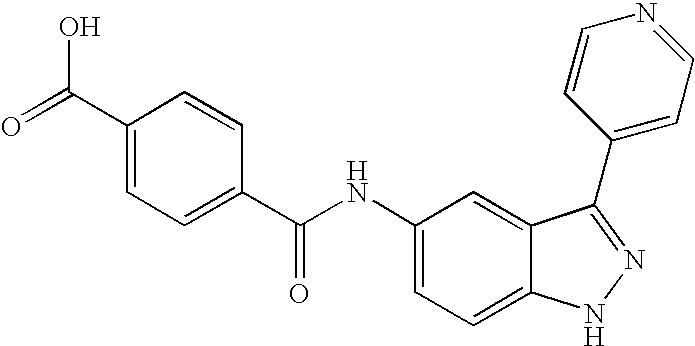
O=C(C1=CC=C(C(NC2=CC=C3C(=C2)C(C2=CC=NC=C2)=NN3)=O)C=C1)O
